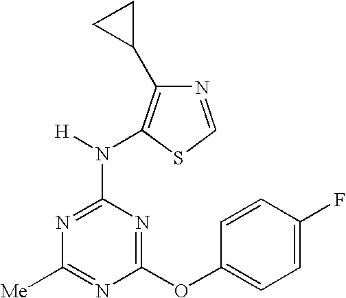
C1([Me])=NC(OC2=CC=C(F)C=C2)=NC(N([H])C2=C(C3CC3)N=CS2)=N1
